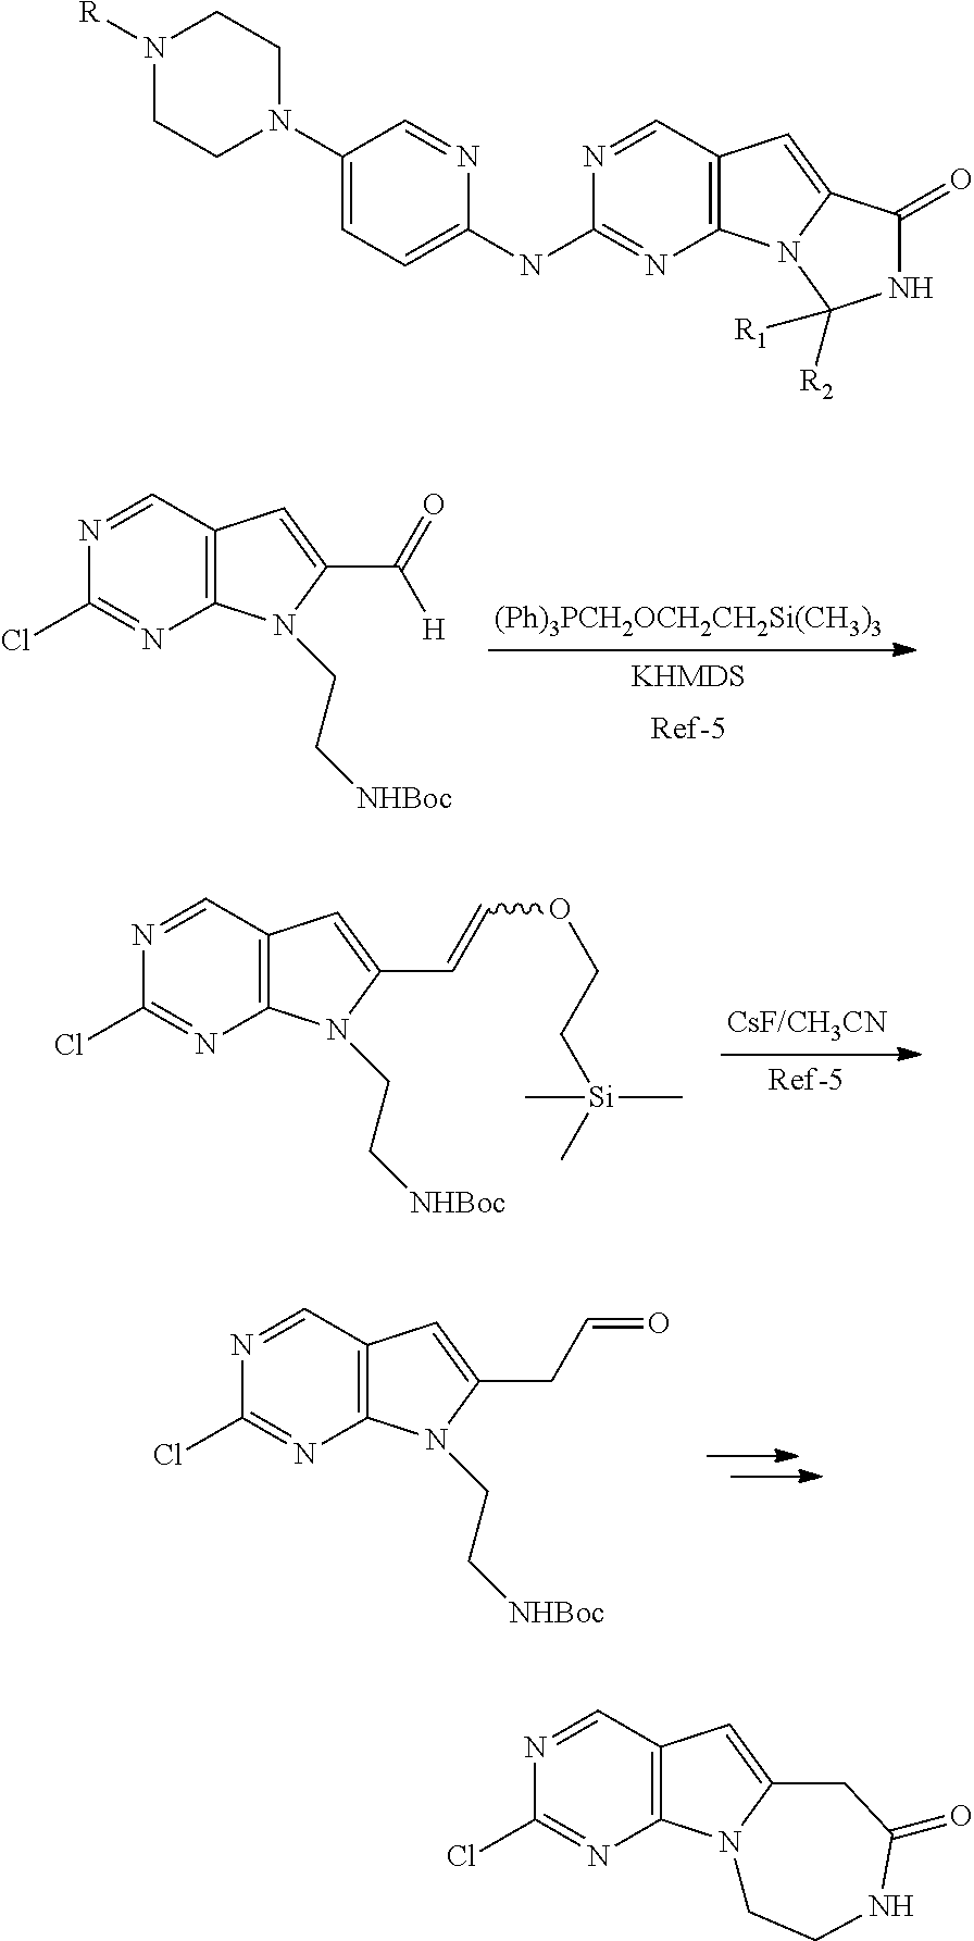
C12=C(C=NC(Cl)=N1)C=C(C(=O)[H])N2CC[NHBoc].C12=C(C=NC(Cl)=N1)C=C(C=COCC[Si](C)(C)C)N2CC[NHBoc].C12=C(C=NC(Cl)=N1)C=C(CC=O)N2CC[NHBoc].C12=C(C=NC(NC3=CC=C(N4CCN([R])CC4)C=N3)=N1)C=C1N2C([R2])([R1])NC1=O.C12=C(C=NC(Cl)=N1)C=C1N2CCNC(=O)C1
